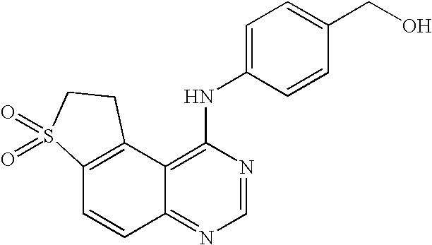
C12=C(C3=C(NC4=CC=C(CO)C=C4)N=CN=C3C=C1)CCS2(=O)=O
